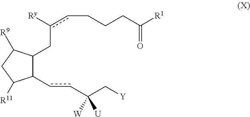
C1(ccC(C[Y])([U])[W])C(Cc(cCCCC([R1])=O)[Ry])C([R9])CC1[R11]
